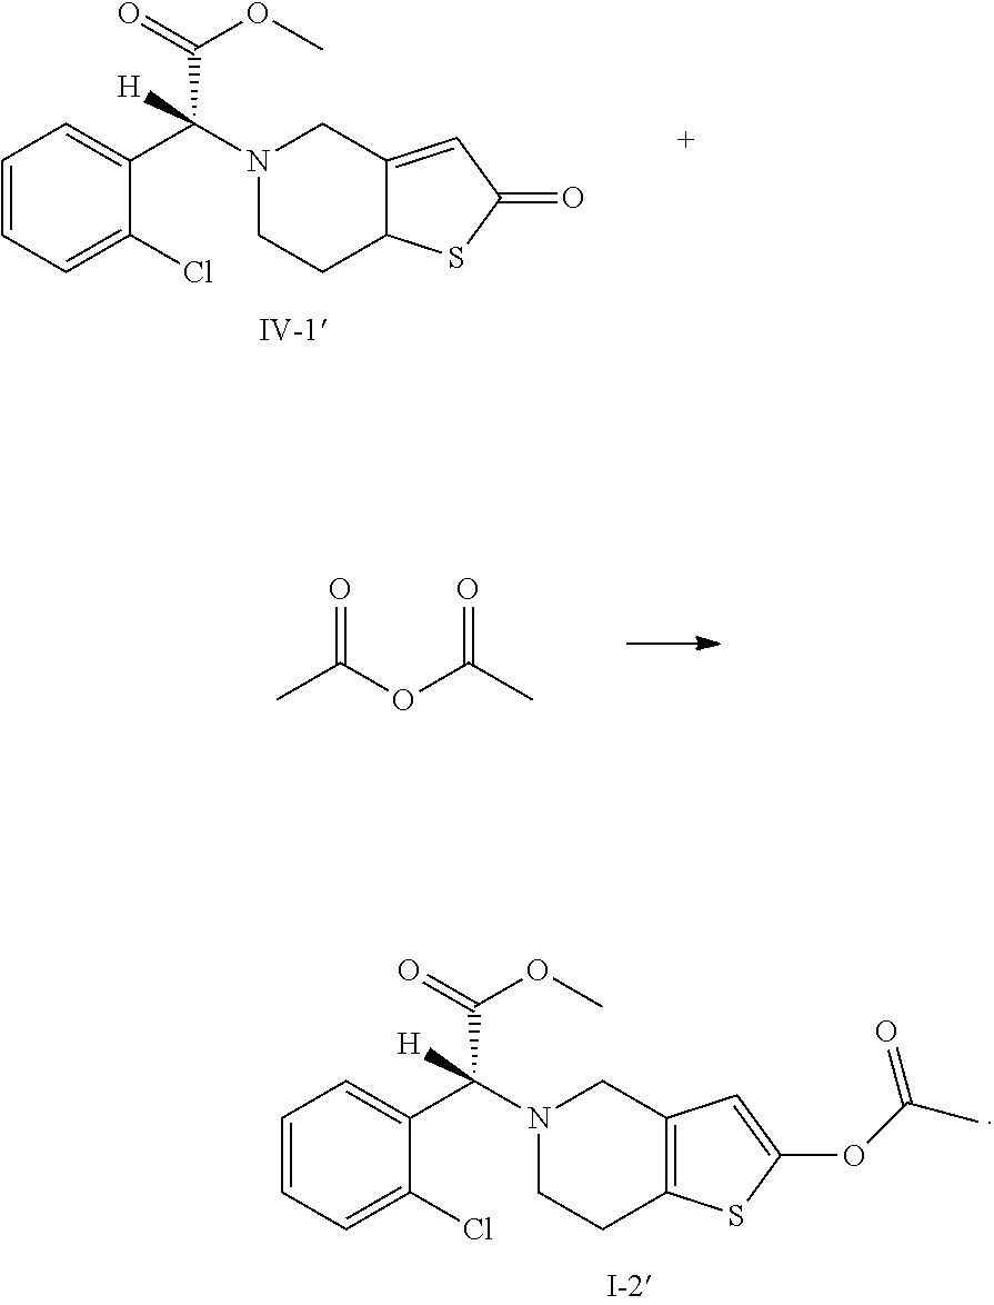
C1=CC=C(Cl)C(C(N2CCC3C(=CC(=O)S3)C2)(C(=O)OC)[H])=C1.CC(OC(C)=O)=O.C1=CC=C(Cl)C(C(N2CCC3=C(C2)C=C(OC(C)=O)S3)(C(=O)OC)[H])=C1
